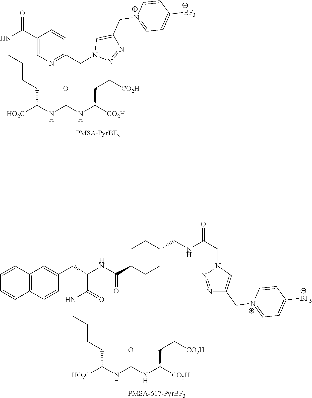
C1=C(C(NCCCCC(NC(NC([CO2H])CC[CO2H])=O)[HO2C])=O)C=CC(CN2N=NC(C[N+]3=CC=C([BF3])C=C3)=C2)=N1.O=C(NCCCCC(NC(NC([CO2H])CC[CO2H])=O)[HO2C])C(NC(C1CCC(CNC(CN2N=NC(C[N+]3=CC=C([BF3])C=C3)=C2)=O)CC1)=O)CC1=CC2=C(C=C1)C=CC=C2
